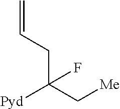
C(C(C[Me])([Pyd])F)C=C
